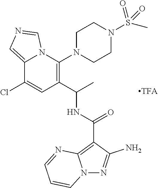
C12=CN=CN1C(N1CCN(S(=O)(=O)C)CC1)=C(C(C)NC(C1=C3N(N=C1N)C=CC=N3)=O)C=C2Cl
